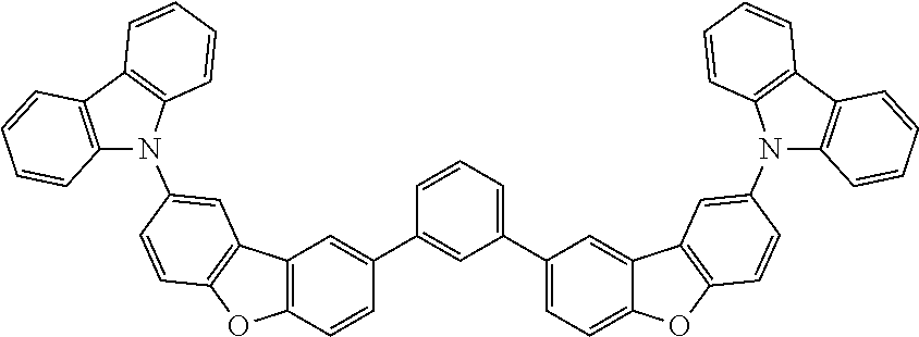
C12=C(C=CC(C3=CC(C4=CC=C5C(=C4)C4=C(O5)C=CC(N5C6=C(C7=C5C=CC=C7)C=CC=C6)=C4)=CC=C3)=C1)OC1=C2C=C(N2C3=C(C4=C2C=CC=C4)C=CC=C3)C=C1
